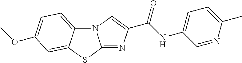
N12C3=CC=C(OC)C=C3SC1=NC(C(NC1=CC=C(C)N=C1)=O)=C2
